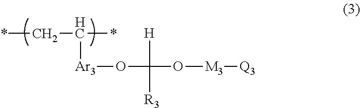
*CC(*)[Ar3]OC(O[M3][Q3])([H])[R3]
